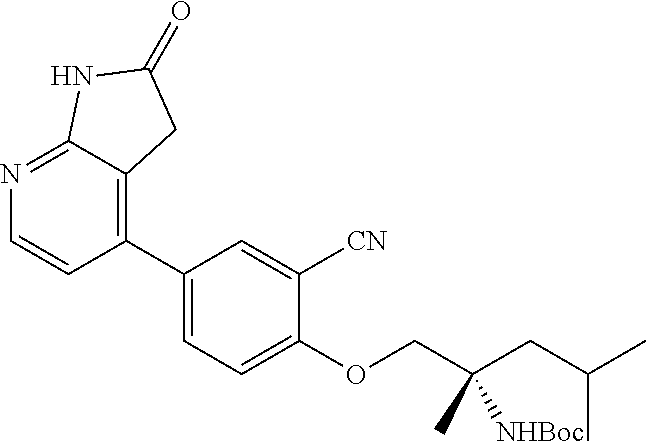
C1(C2=C3C(=NC=C2)NC(=O)C3)=CC=C(OCC(CC(C)C)([NHBoc])C)C([CN])=C1
